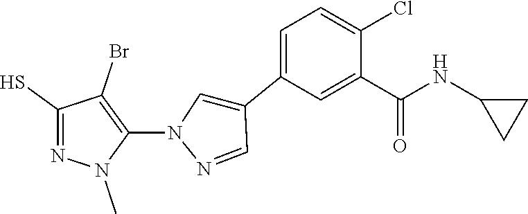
C1(C2=CC=C(Cl)C(C(=O)NC3CC3)=C2)=CN(C2=C(Br)C(S)=NN2C)N=C1
